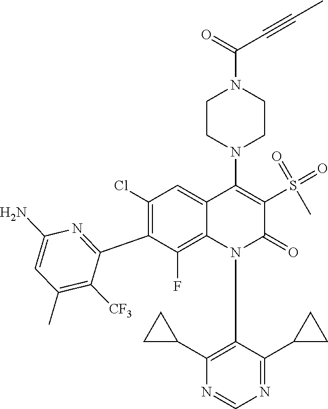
C1(N)=CC(C)=C([CF3])C(C2=C(Cl)C=C3C(=C2F)N(C2=C(C4CC4)N=CN=C2C2CC2)C(=O)C(S(C)(=O)=O)=C3N2CCN(C(=O)C#CC)CC2)=N1
